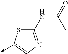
C1(NC(=O)C)=NC=C(->C)S1
